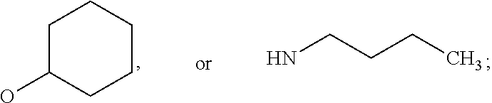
C1C(O)CCCC1.NCCCC
